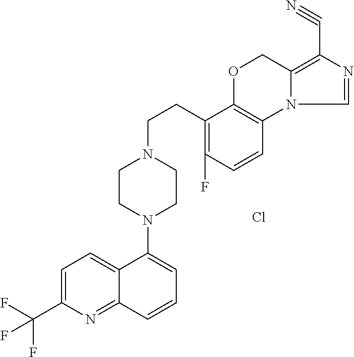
C1=C(C(F)(F)F)N=C2C(=C1)C(N1CCN(CCC3=C(F)C=CC4=C3OCC3=C(C#N)N=CN43)CC1)=CC=C2.Cl
